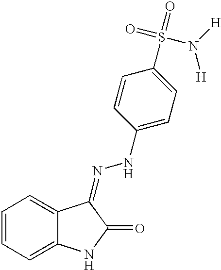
C1=CC=C2C(=C1)C(=NNC1=CC=C(S(=O)(=O)N([H])[H])C=C1)C(=O)N2
